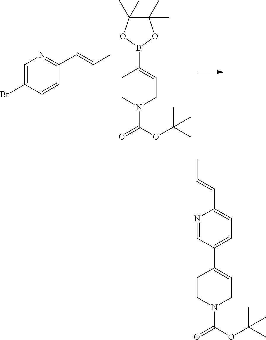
C1=C(Br)C=CC(C=CC)=N1.C1CN(C(OC(C)(C)C)=O)CC=C1B1OC(C)(C)C(C)(C)O1.C1CN(C(OC(C)(C)C)=O)CC=C1C1=CC=C(C=CC)N=C1
